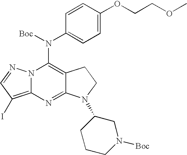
C12=C(I)C=NN1C(N(C1=CC=C(OCCOC)C=C1)[Boc])=C1C(=N2)N(C2CCCN([Boc])C2)CC1
